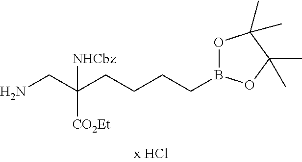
O1B(CCCCC(CN)([CO2Et])[NHCbz])OC(C)(C)C1(C)C
